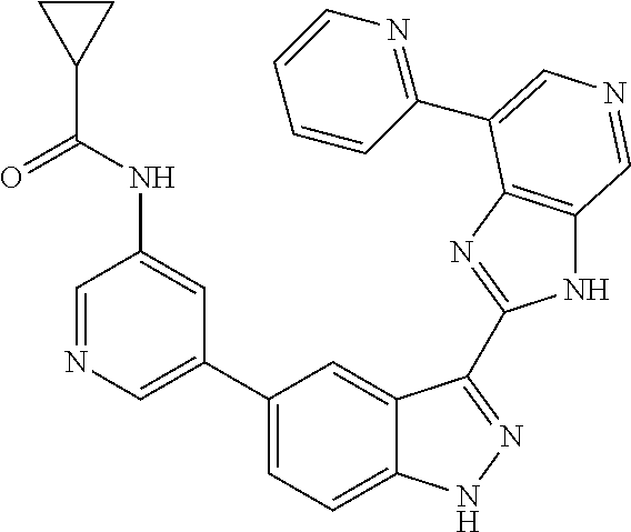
C1(C2=CN=CC(NC(C3CC3)=O)=C2)=CC=C2C(=C1)C(C1=NC3=C(N1)C=NC=C3C1=NC=CC=C1)=NN2
